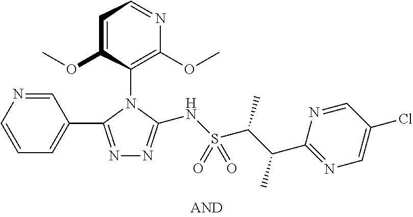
C1=C(OC)C(N2C(C3=CC=CN=C3)=NN=C2NS(C(C(C2=NC=C(Cl)C=N2)C)C)(=O)=O)=C(OC)N=C1
